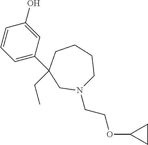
C1=CC=C(C2(CC)CCCCN(CCOC3CC3)C2)C=C1O
